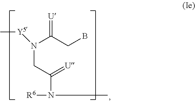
N(CC(=[U])N(C)[R6])(C(CB)=[U])[Y5]C
